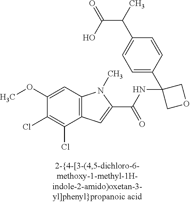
C1(Cl)=C(Cl)C2=C(C=C1OC)N(C)C(C(NC1(C3=CC=C(C(C(O)=O)C)C=C3)COC1)=O)=C2
